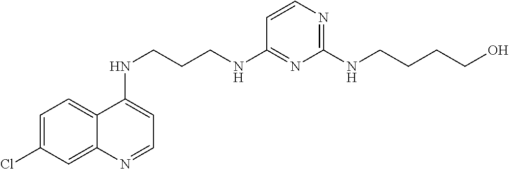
C12=CC=C(Cl)C=C1N=CC=C2NCCCNC1=NC(NCCCCO)=NC=C1
